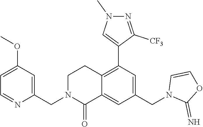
C1(CN2C(=O)C3=CC(CN4C(=N)OC=C4)=CC(C4=CN(C)N=C4[CF3])=C3CC2)=CC(OC)=CC=N1
